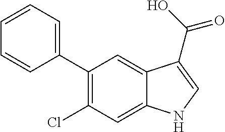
C1(C2=CC=CC=C2)=C(Cl)C=C2C(=C1)C(C(O)=O)=CN2
